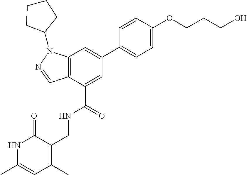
C12=C(C(C(=O)NCC3=C(C)C=C(C)NC3=O)=CC(C3=CC=C(OCCCO)C=C3)=C1)C=NN2C1CCCC1
